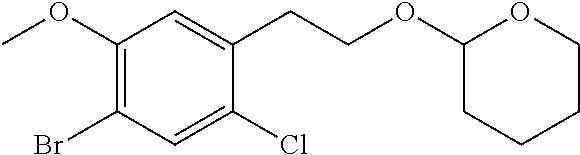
C1(OC)=C(Br)C=C(Cl)C(CCOC2OCCCC2)=C1
